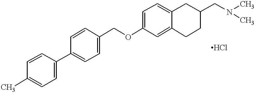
O(C1=CC=C2C(=C1)CCC(CN(C)C)C2)CC1=CC=C(C2=CC=C(C)C=C2)C=C1
